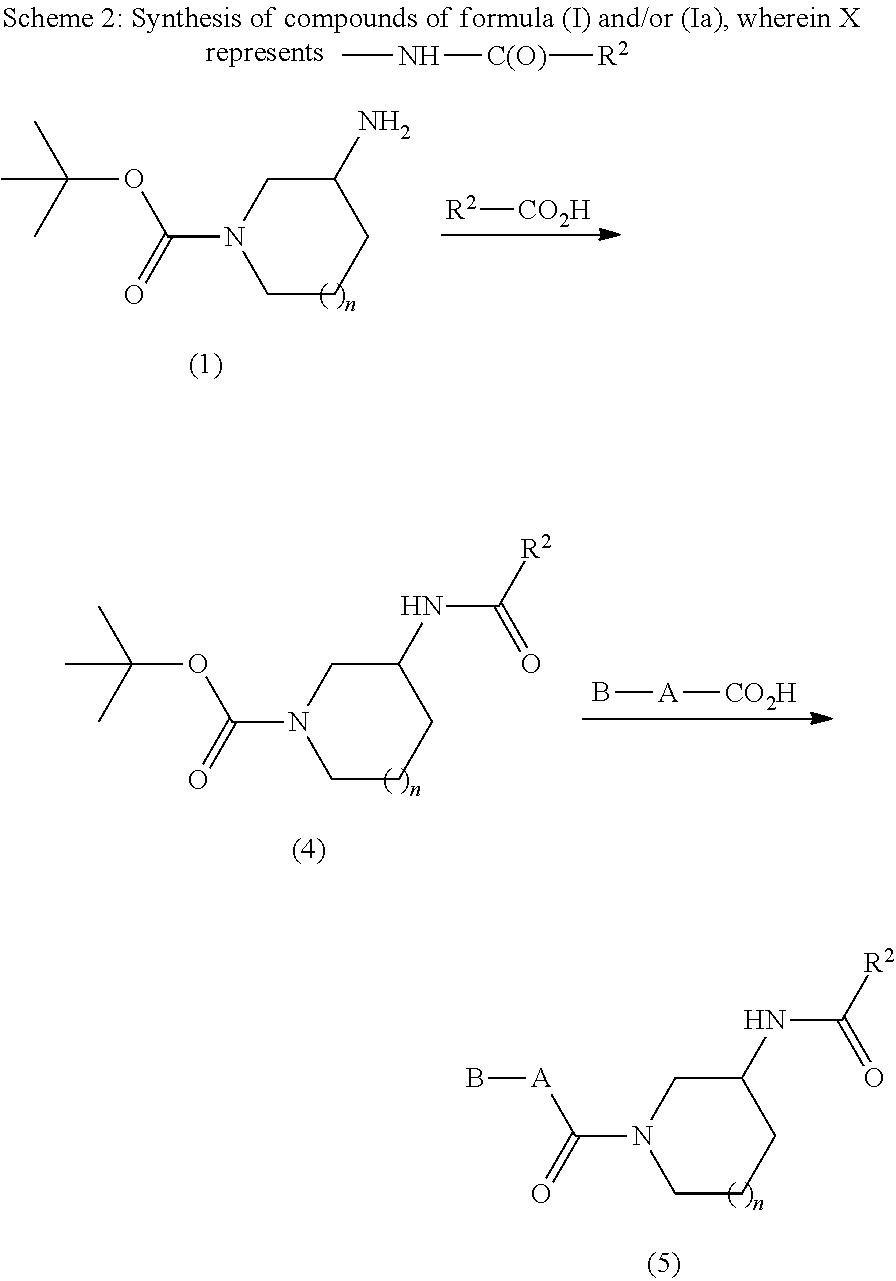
C(OC(N1CCCC(N)C1)=O)(C)(C)C.CN[C(O)][R2].[R2][CO2H].C(OC(N1CCCC(NC([R2])=O)C1)=O)(C)(C)C.B[A][CO2H].B[A]C(N1CCCC(NC([R2])=O)C1)=O
